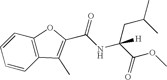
C(NC(C(OC)=O)(CC(C)C)[H])(=O)C1=C(C)C2=C(C=CC=C2)O1
